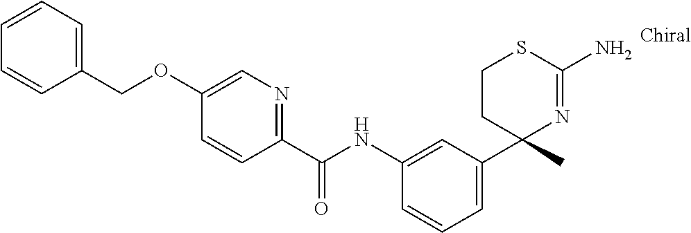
C1(NC(C2=NC=C(OCC3=CC=CC=C3)C=C2)=O)=CC(C2(C)N=C(N)SCC2)=CC=C1
